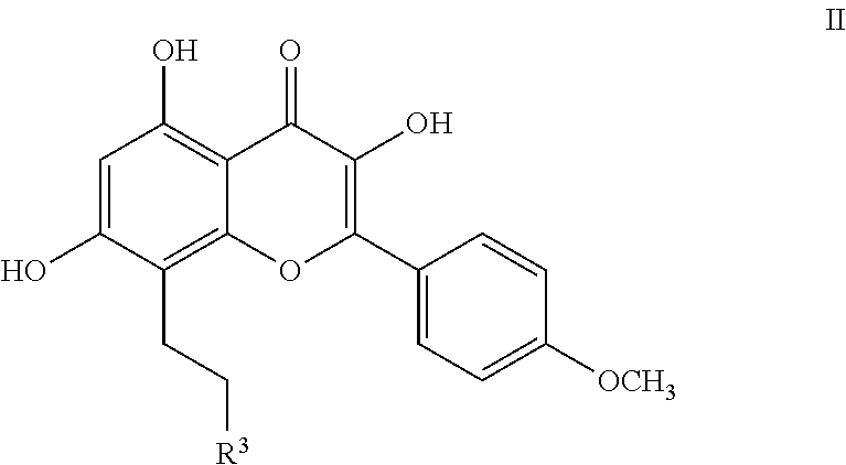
C1=C(O)C(CC[R3])=C2C(=C1O)C(=O)C(O)=C(C1=CC=C([OCH3])C=C1)O2
